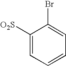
C1([O2S])=CC=CC=C1Br
